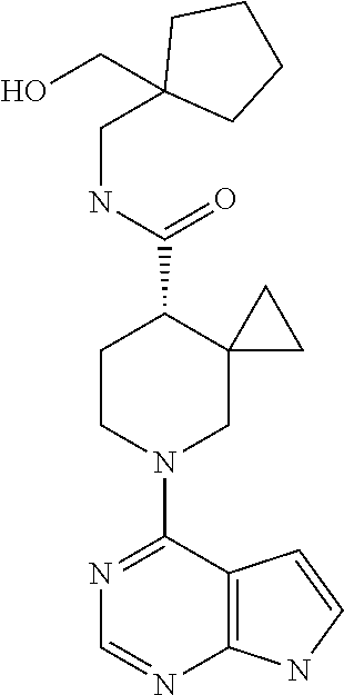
N1=C(N2CC3(C(C(NCC4(CO)CCCC4)=O)CC2)CC3)C2=C(N=C1)NC=C2
